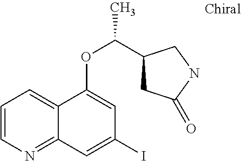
C1=CN=C2C(=C1)C(OC(C1CC(=O)NC1)C)=CC(I)=C2
